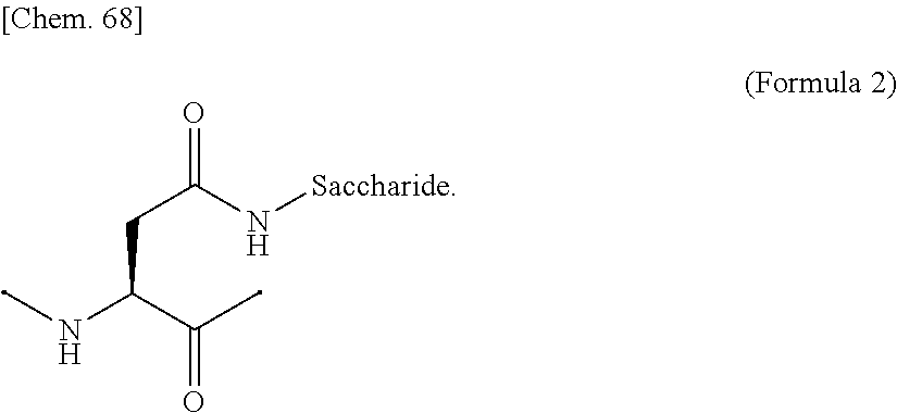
C(C(C(C)=O)NC)C(N[Saccharide])=O
